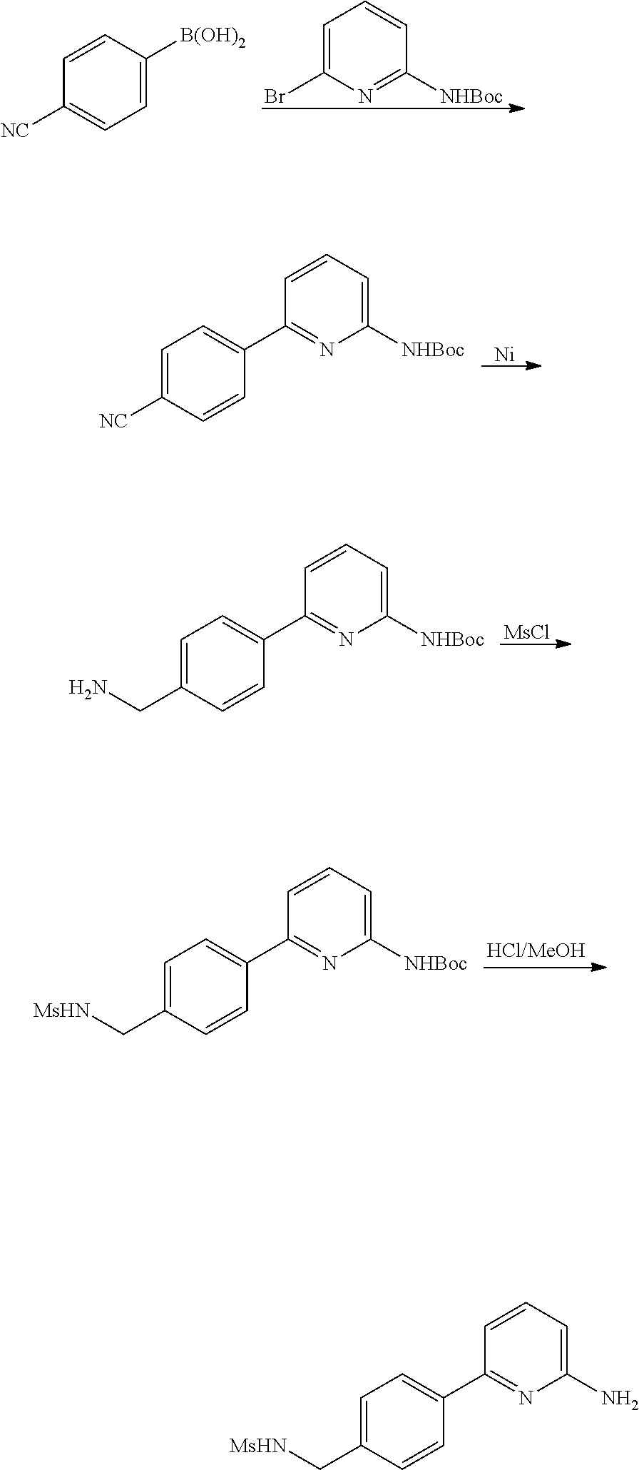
C1=C(Br)N=C([NHBoc])C=C1.C1=CC([B(OH)2])=CC=C1[NC].[Ni].C1=C([NC])C=CC(C2=NC([NHBoc])=CC=C2)=C1.[MsCl].C1=C(CN)C=CC(C2=NC([NHBoc])=CC=C2)=C1.C1=C(C[MsHN])C=CC(C2=NC([NHBoc])=CC=C2)=C1.C1=C(C[MsHN])C=CC(C2=NC(N)=CC=C2)=C1
